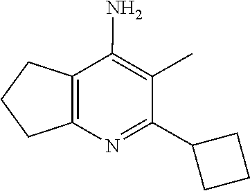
C1(C2CCC2)=NC2=C(C(N)=C1C)CCC2
